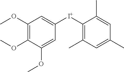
C1(OC)=C(OC)C(OC)=CC([I+]C2=C(C)C=C(C)C=C2C)=C1
